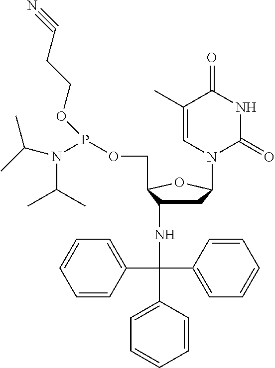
N(C(C1=CC=CC=C1)(C1=CC=CC=C1)C1=CC=CC=C1)C1CC(N2C(=O)NC(=O)C(C)=C2)OC1COP(OCCC#N)N(C(C)C)C(C)C
